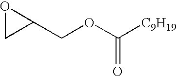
C1(COC([C9H19])=O)OC1
